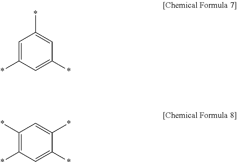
C1=C(*)C=C(*)C=C1*.C1(*)=C(*)C=C(*)C(*)=C1
